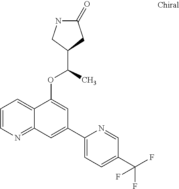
C1=CN=C2C(=C1)C(OC(C)C1CNC(=O)C1)=CC(C1=CC=C(C(F)(F)F)C=N1)=C2
